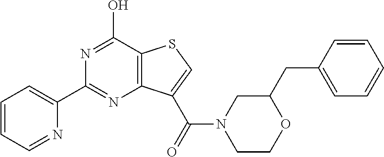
N1=C(O)C2=C(N=C1C1=CC=CC=N1)C(C(=O)N1CCOC(CC3=CC=CC=C3)C1)=CS2
